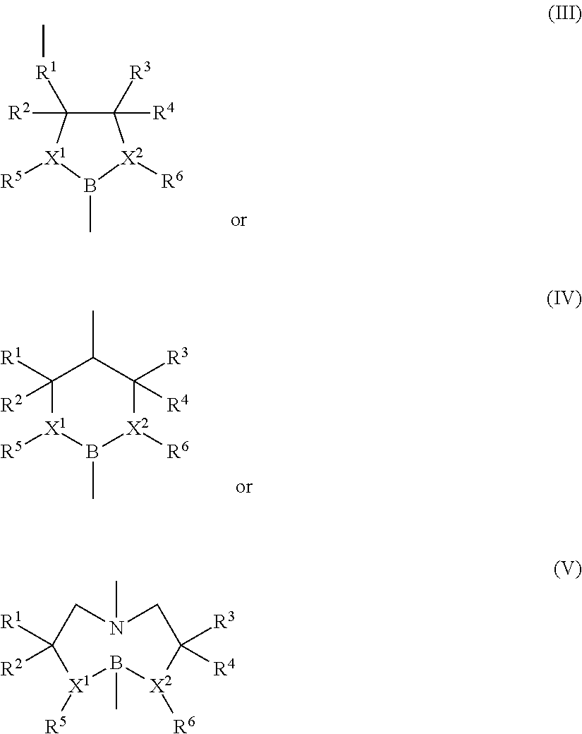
C1([R4])([R3])C([R2])([R1]C)[X1]([R5])B(C)[X2]1[R6].C1([R1])([R2])[X1]([R5])B(C)[X2]([R6])C([R3])([R4])C1C.CN1CC([R3])([R4])[X2]([R6])B(C)[X1]([R5])C([R1])([R2])C1
